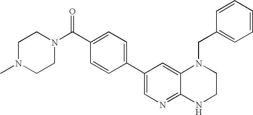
C1(C2=CC=C(C(N3CCN(C)CC3)=O)C=C2)=CN=C2C(=C1)N(CC1=CC=CC=C1)CCN2
